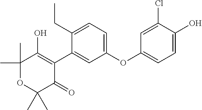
C1(C)(C)OC(C)(C)C(=O)C(C2=CC(OC3=CC=C(O)C(Cl)=C3)=CC=C2CC)=C1O
